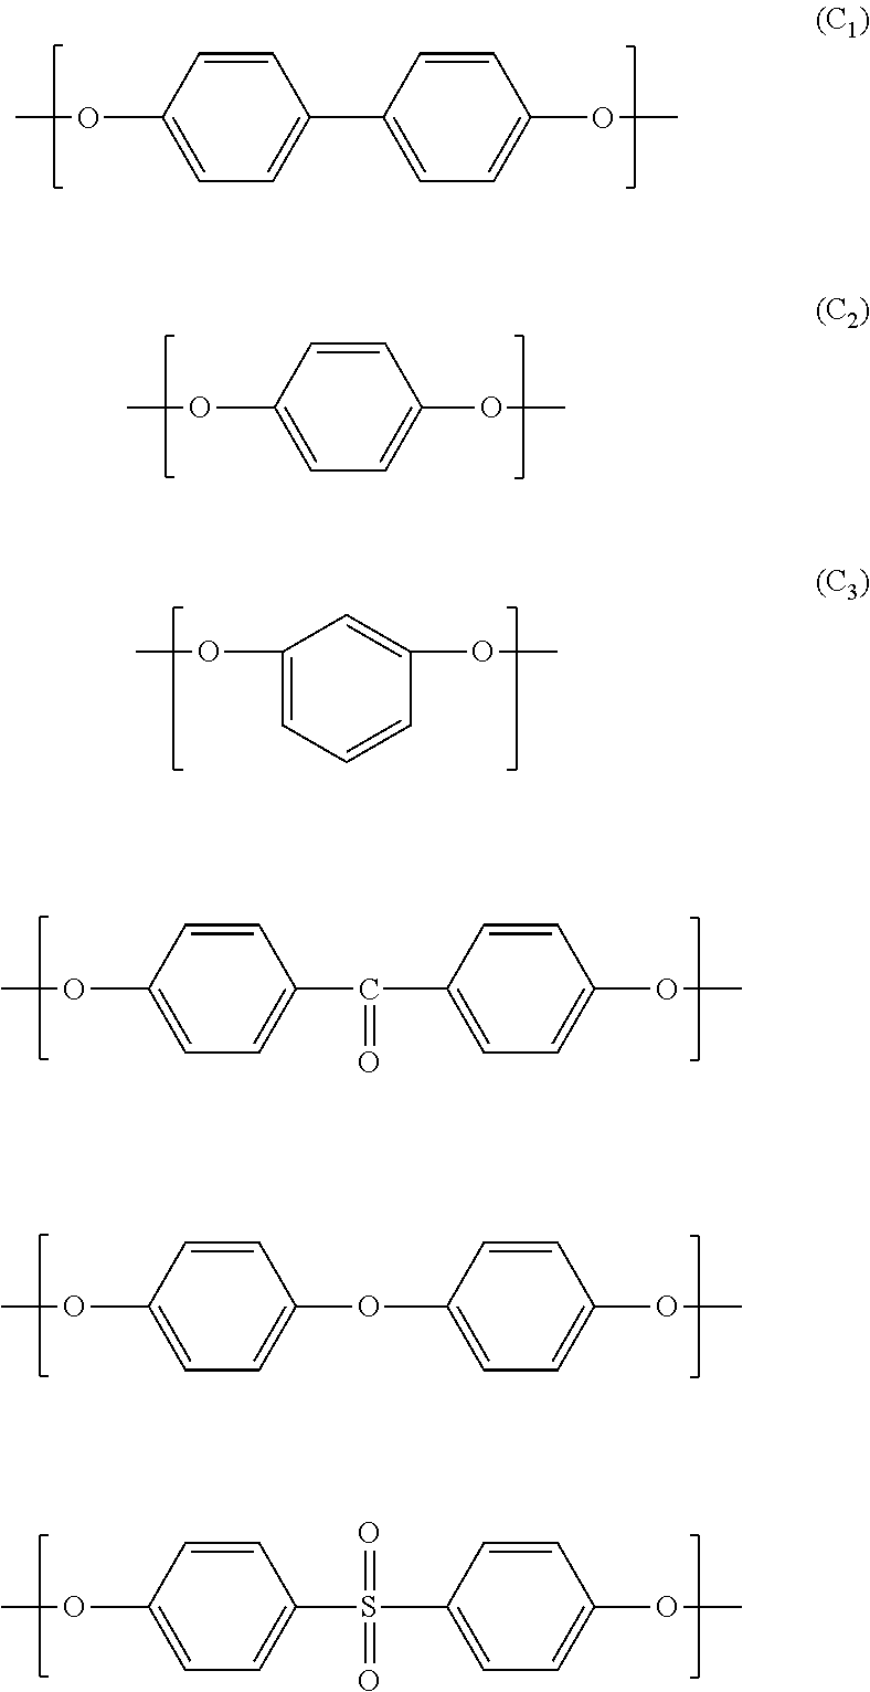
C1(C2=CC=C(OC)C=C2)=CC=C(OC)C=C1.C1(OC)=CC=C(OC)C=C1.C1(OC)=CC=CC(OC)=C1.C1(C(C2=CC=C(OC)C=C2)=O)=CC=C(OC)C=C1.C1(OC2=CC=C(OC)C=C2)=CC=C(OC)C=C1.C1(S(C2=CC=C(OC)C=C2)(=O)=O)=CC=C(OC)C=C1
